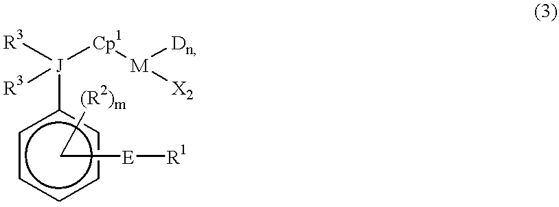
c1ccccc1[J]([R3])([Cp1][M]([Dn])[X2])[R3].[(R2)m]C[E][R1]
